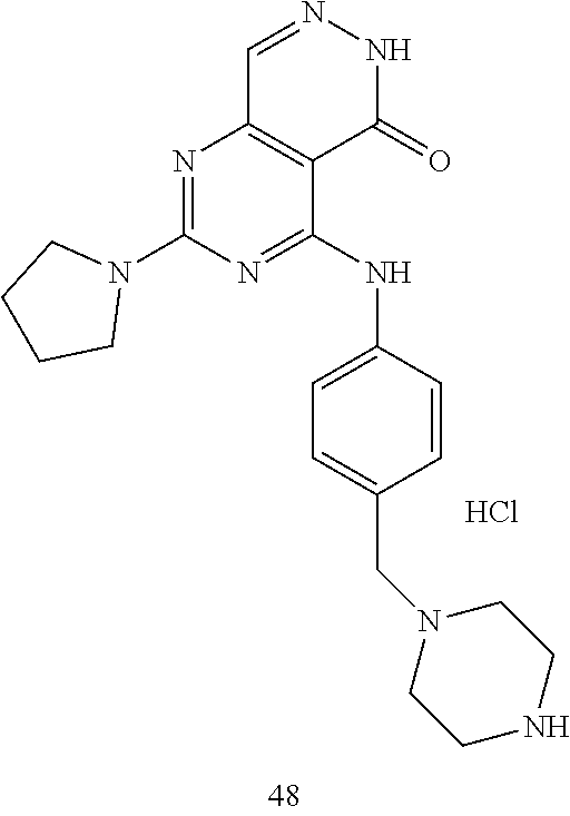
C1=NNC(=O)C2=C1N=C(N1CCCC1)N=C2NC1=CC=C(CN2CCNCC2)C=C1.Cl
